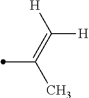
C(=C([H])[H])(C)C
